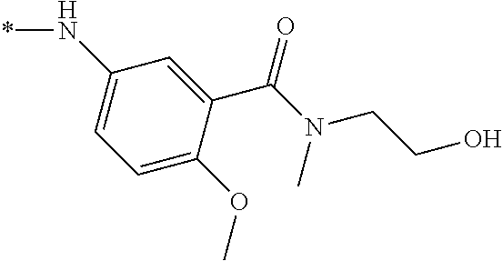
C1(N*)=CC=C(OC)C(C(=O)N(CCO)C)=C1
